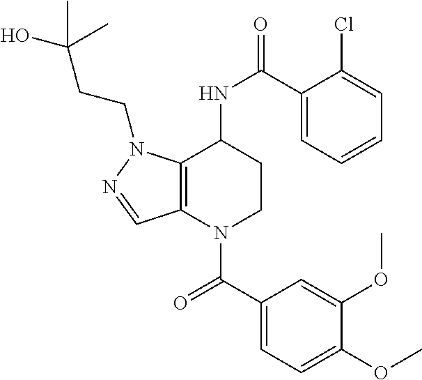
C1(C(=O)N2CCC(NC(=O)C3=CC=CC=C3Cl)C3=C2C=NN3CCC(O)(C)C)=CC=C(OC)C(OC)=C1
